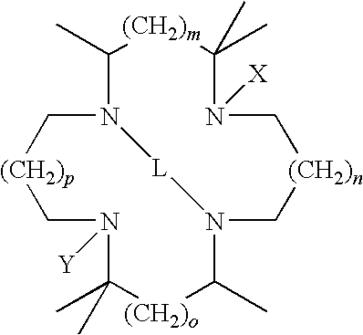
C1N([Y])C(C)(C)[(CH2)o]C(C)N2C[(CH2)n]CN([X])C(C)(C)[(CH2)m]C(C)N(C[(CH2)p]1)[L]2
